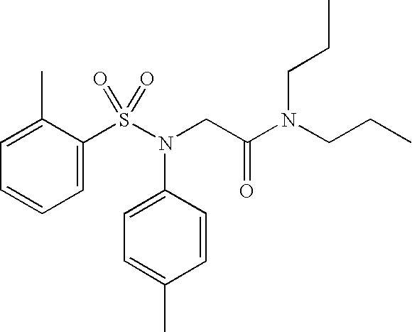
C1=C(S(N(CC(N(CCC)CCC)=O)C2=CC=C(C)C=C2)(=O)=O)C(C)=CC=C1
